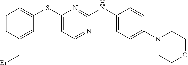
C1(N2CCOCC2)=CC=C(NC2=NC(SC3=CC=CC(CBr)=C3)=CC=N2)C=C1
